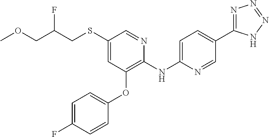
C1(SCC(COC)F)=CC(OC2=CC=C(F)C=C2)=C(NC2=CC=C(C3=NN=NN3)C=N2)N=C1
